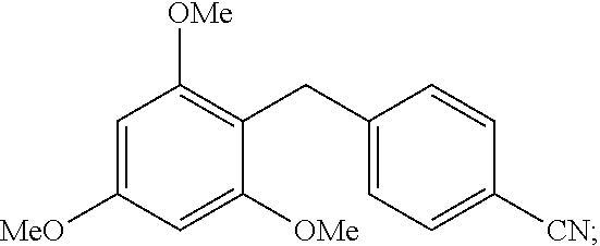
C1([MeO])=CC([OMe])=C(CC2=CC=C([CN])C=C2)C([OMe])=C1
